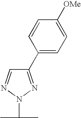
C1(C2=CC=C([OMe])C=C2)=NN(C(C)C)N=C1
